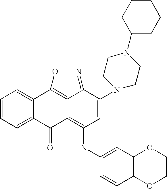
C1=CC=C2C(=C1)C1=C3C(=C(NC4=CC5=C(C=C4)OCCO5)C=C(N4CCN(C5CCCCC5)CC4)C3=NO1)C2=O
